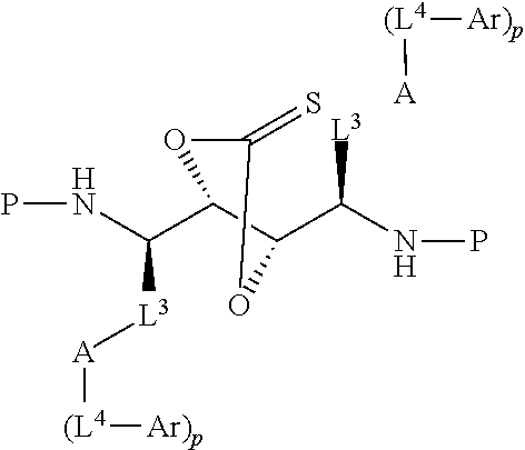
PNC(C1C(C(NP)[L3])OC(=S)O1)[L3][A][(L4][Ar)p].[A][(L4][Ar)p]
